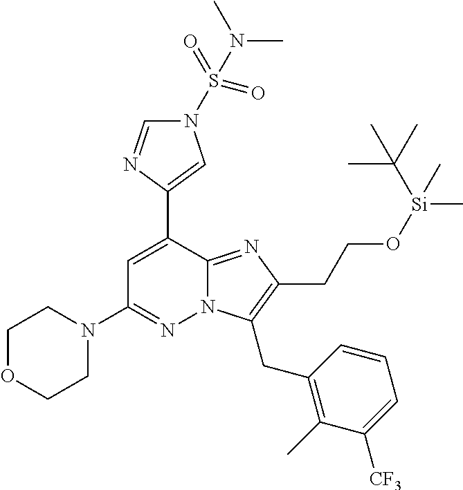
C1(C2=CN(S(N(C)C)(=O)=O)C=N2)=CC(N2CCOCC2)=NN2C1=NC(CCO[Si](C)(C(C)(C)C)C)=C2CC1=C(C)C([CF3])=CC=C1
